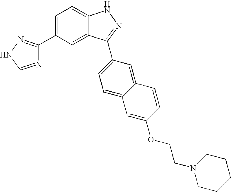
C1=C(C2=NNC=N2)C=C2C(=C1)NN=C2C1=CC=C2C(=C1)C=CC(OCCN1CCCCC1)=C2
